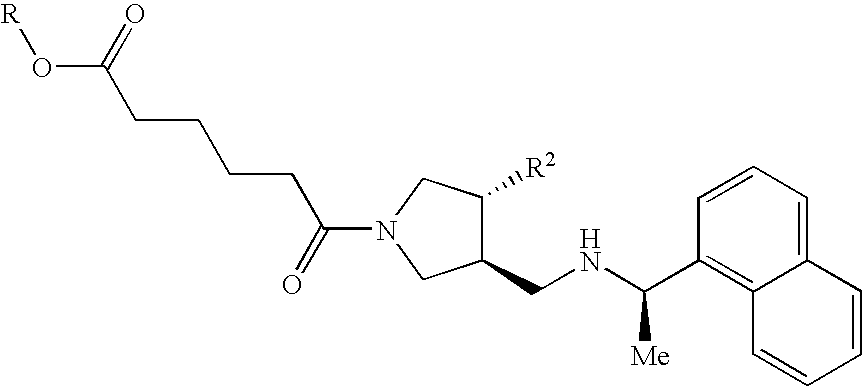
C1(CNC(C2=C3C(=CC=C2)C=CC=C3)[Me])C([R2])CN(C(CCCCC(O[R])=O)=O)C1
